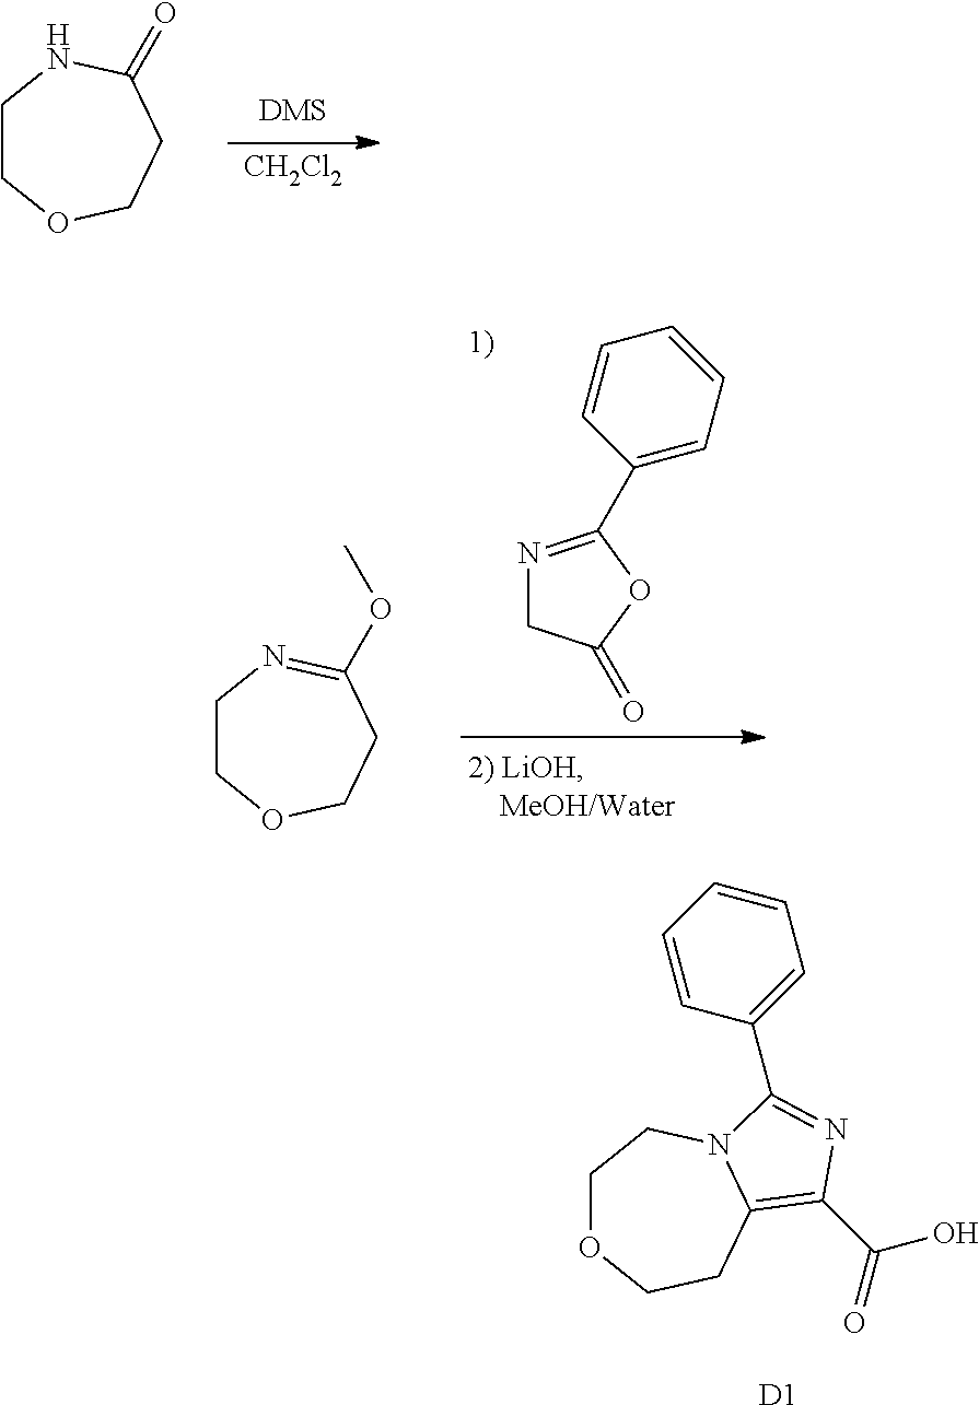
C1COCCC(OC)=N1.N1=C(C2=CC=CC=C2)OC(=O)C1.C1COCCC(=O)N1.[CH2Cl2].C1OCCC2=C(C(=O)O)N=C(C3=CC=CC=C3)N2C1.[D1]
